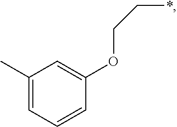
C1(C)=CC=CC(OCC*)=C1
